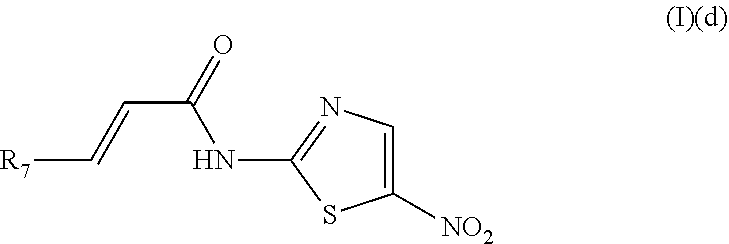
C1=C([NO2])SC(NC(=O)C=C[R7])=N1
